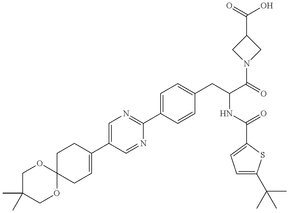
C1C2(CC=C(C3=CN=C(C4=CC=C(CC(C(=O)N5CC(C(=O)O)C5)NC(=O)C5=CC=C(C(C)(C)C)S5)C=C4)N=C3)C1)OCC(C)(C)CO2
